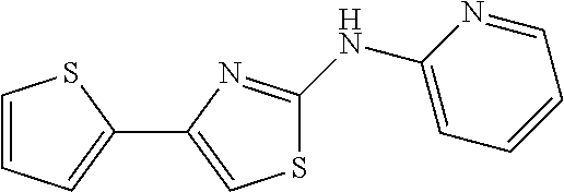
C1=CC=C(C2=CSC(NC3=CC=CC=N3)=N2)S1
